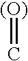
[(O)]=C
